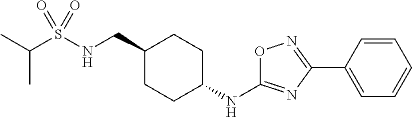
C1(CNS(C(C)C)(=O)=O)CCC(NC2=NC(C3=CC=CC=C3)=NO2)CC1
